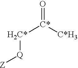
O=[C*]([H2C*][Q][Z])[C*H3]
